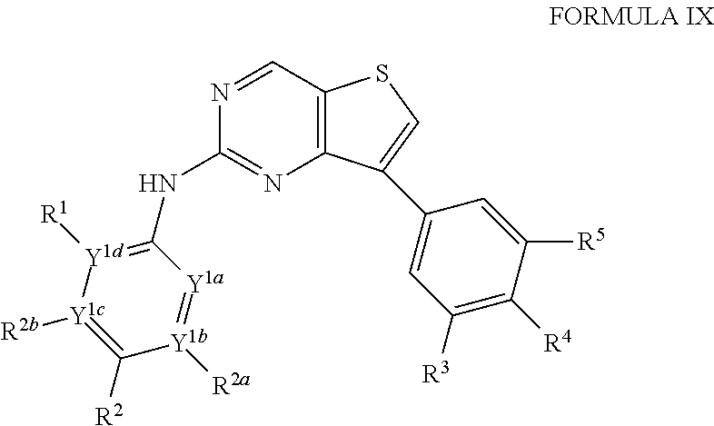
C12=C(C=NC(NC3=[Y1d]([R1])[Y1c]([R2b])=C([R2])[Y1b]([R2a])=[Y1a]3)=N1)SC=C2C1=CC([R3])=C([R4])C([R5])=C1
